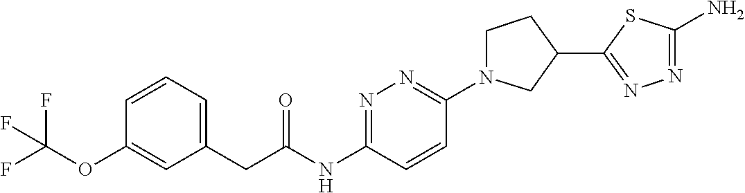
C1=CC=C(CC(NC2=NN=C(N3CCC(C4=NN=C(N)S4)C3)C=C2)=O)C=C1OC(F)(F)F
